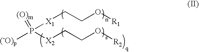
P([X1]CCO[R1])([X2]CCO[R2])(=[(O)m])[(-O)p]
